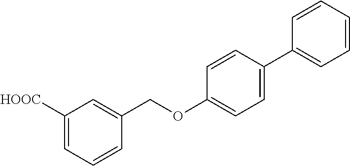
C1=C([HOOC])C=C(COC2=CC=C(C3=CC=CC=C3)C=C2)C=C1
